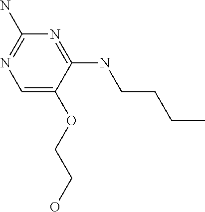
C1=C(OCCO)C(NCCCC)=NC(N)=N1
